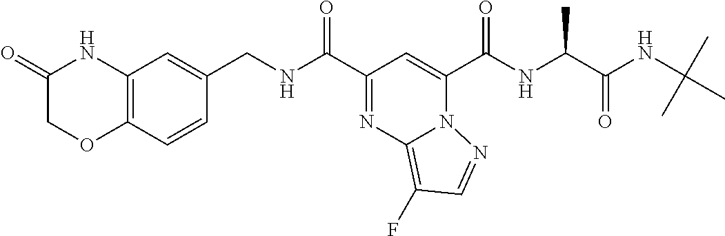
C(=O)(C1=CC(C(=O)NCC2=CC3=C(C=C2)OCC(=O)N3)=NC2=C(F)C=NN21)NC(C)C(=O)NC(C)(C)C
